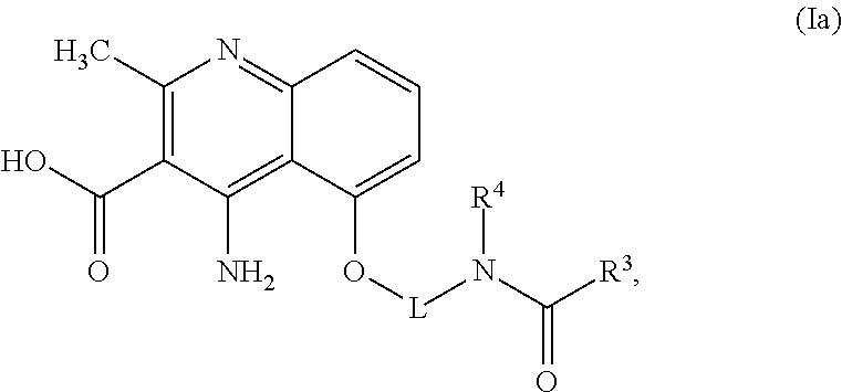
C1(C)=C(C(O)=O)C(N)=C2C(=N1)C=CC=C2O[L]N(C([R3])=O)[R4]
